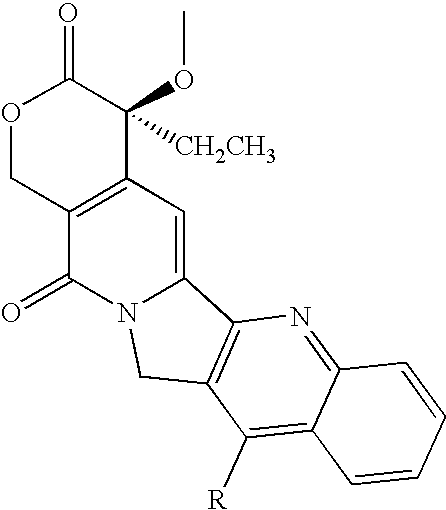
O1CC2=C(C(OC)([CH2CH3])C1=O)C=C1N(C2=O)CC2=C1N=C1C(=C2[R])C=CC=C1
